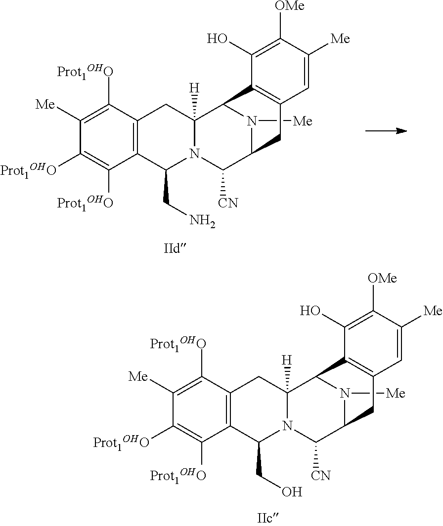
N1([Me])C2C([CN])N3C(CO)C4=C(C([Prot1OHO])=C([Me])C([Prot1OHO])=C4[Prot1OHO])CC3([H])C1C1=C(C2)C=C([Me])C([OMe])=C1O.N1([Me])C2C([CN])N3C(CN)C4=C(C([Prot1OHO])=C([Me])C([Prot1OHO])=C4[Prot1OHO])CC3([H])C1C1=C(C2)C=C([Me])C([OMe])=C1O
